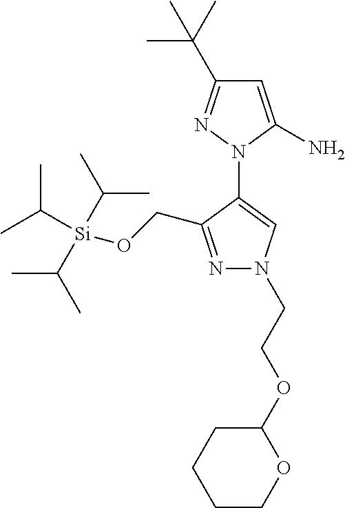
N1=C(CO[Si](C(C)C)(C(C)C)C(C)C)C(N2C(N)=CC(C(C)(C)C)=N2)=CN1CCOC1CCCCO1
